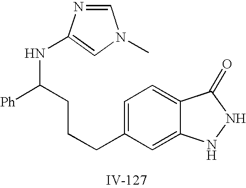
C1=C(CCCC(NC2=CN(C)C=N2)[Ph])C=C2C(=C1)C(=O)NN2
